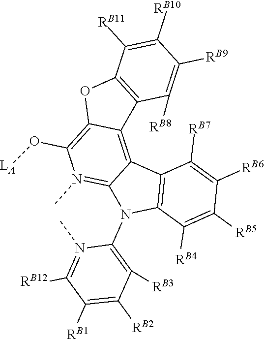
C12=C(C3=C4C5=C(C([RB4])=C([RB5])C([RB6])=C5[RB7])N(C5=C([RB3])C([RB2])=C([RB1])C([RB12])=N5C)C4=N(C)C(O[LA])=C3O1)C([RB8])=C([RB9])C([RB10])=C2[RB11]
